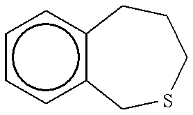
c1ccc2c(c1)CCCSC2
